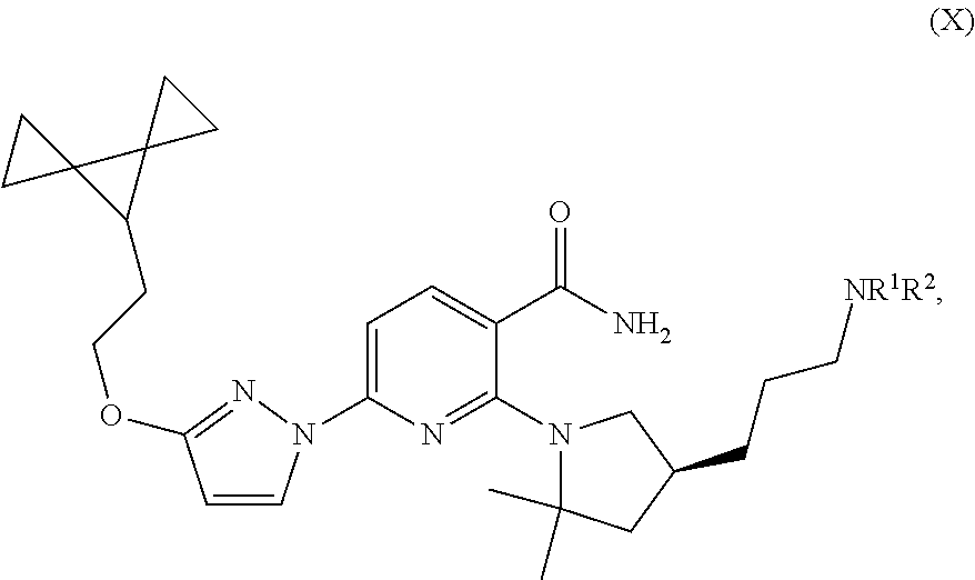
C1=C(N2C=CC(OCCC3C4(C35CC5)CC4)=N2)N=C(N2C(C)(C)CC(CCC[NR1R2])C2)C(C(N)=O)=C1
